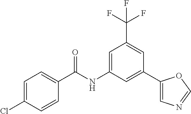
C1=C(NC(C2=CC=C(Cl)C=C2)=O)C=C(C2=CN=CO2)C=C1C(F)(F)F
